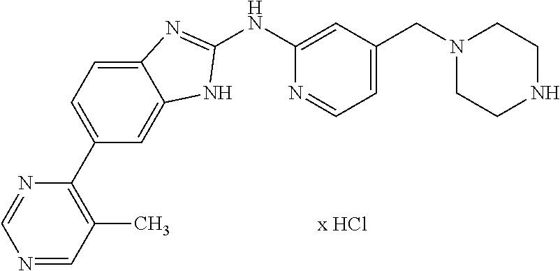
N1(CC2=CC=NC(NC3=NC4=CC=C(C5=C(C)C=NC=N5)C=C4N3)=C2)CCNCC1
